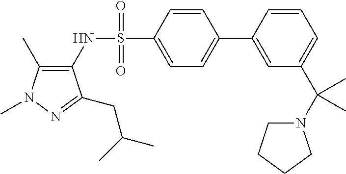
C1(C)=C(NS(C2=CC=C(C3=CC(C(N4CCCC4)(C)C)=CC=C3)C=C2)(=O)=O)C(CC(C)C)=NN1C
